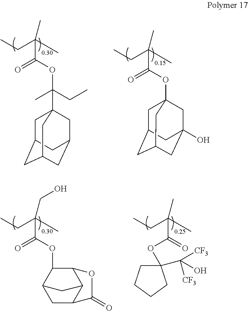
CCC(C)(C)C(OC12CC3CC(CC(O)(C1)C3)C2)=O.CCC(C)(C)C(OC(C12CC3CC(CC(C1)C3)C2)(C)CC)=O.CCC(C)(CO)C(OC1C2CC3C(C1OC3=O)C2)=O.CCC(C)(C)C(=O)OC1(C([CF3])(O)[CF3])CCCC1
